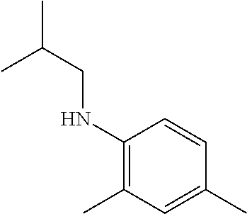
C1(NCC(C)C)=C(C)C=C(C)C=C1
